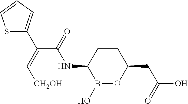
C1CC(NC(C(=C[CH2OH])C2=CC=CS2)=O)B(O)OC1CC(O)=O
